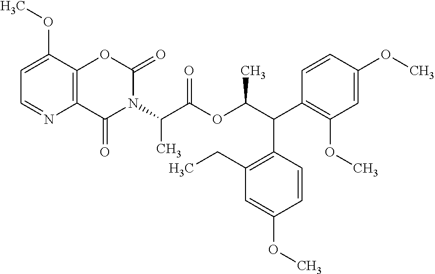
C1=C(OC)C2=C(N=C1)C(=O)N(C(C(OC(C(C1=C(OC)C=C(OC)C=C1)C1=C(CC)C=C(OC)C=C1)C)=O)C)C(=O)O2
